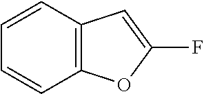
C1=CC2=C(C=C1)OC(F)=C2
